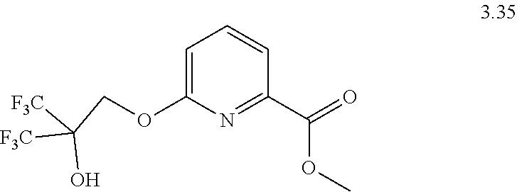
C1=C(OCC([F3C])([F3C])O)N=C(C(=O)OC)C=C1
